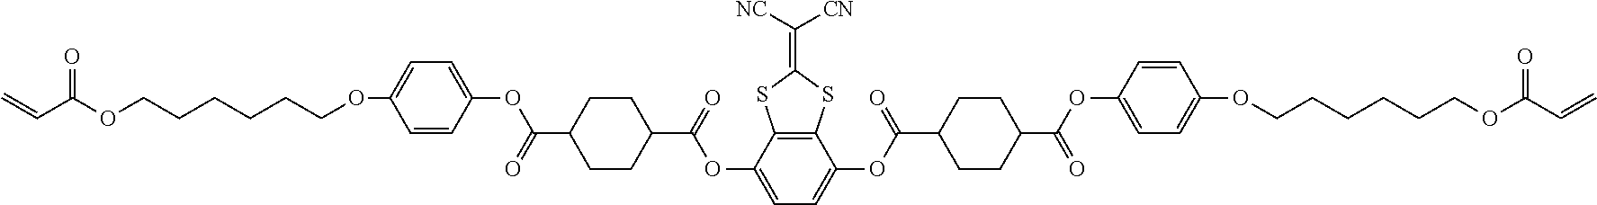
C1=CC(OC(C2CCC(C(=O)OC3=CC=C(OC(C4CCC(C(OC5=CC=C(OCCCCCCOC(C=C)=O)C=C5)=O)CC4)=O)C4=C3SC(=C([CN])[NC])S4)CC2)=O)=CC=C1OCCCCCCOC(C=C)=O
